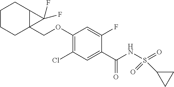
C1(OCC23C(CCCC2)C3(F)F)=C(Cl)C=C(C(NS(=O)(=O)C2CC2)=O)C(F)=C1
